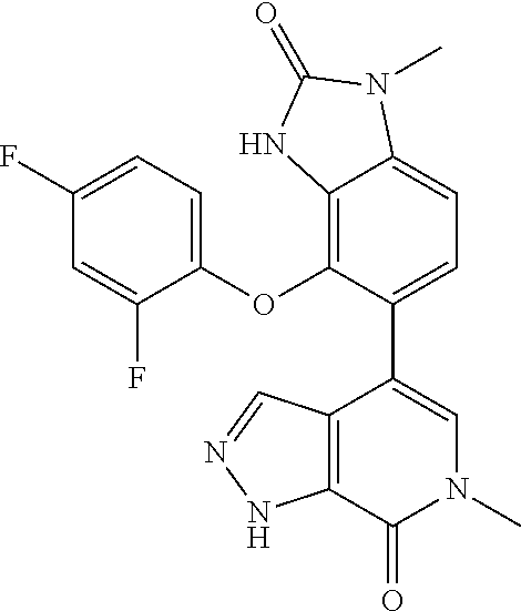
C12=C(C(=O)N(C)C=C1C1=CC=C3C(=C1OC1=CC=C(F)C=C1F)NC(=O)N3C)NN=C2
